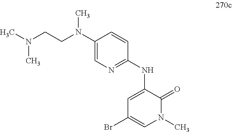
C1(Br)=CN(C)C(=O)C(NC2=NC=C(N(CCN(C)C)C)C=C2)=C1
